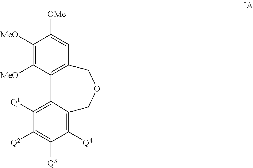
C12=C(COCC3=C([Q4])C([Q3])=C([Q2])C([Q1])=C13)C=C([OMe])C([MeO])=C2[MeO]
